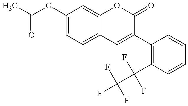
C(OC1=CC=C2C(=C1)OC(=O)C(C1=C(C(F)(C(F)(F)F)F)C=CC=C1)=C2)(=O)C
